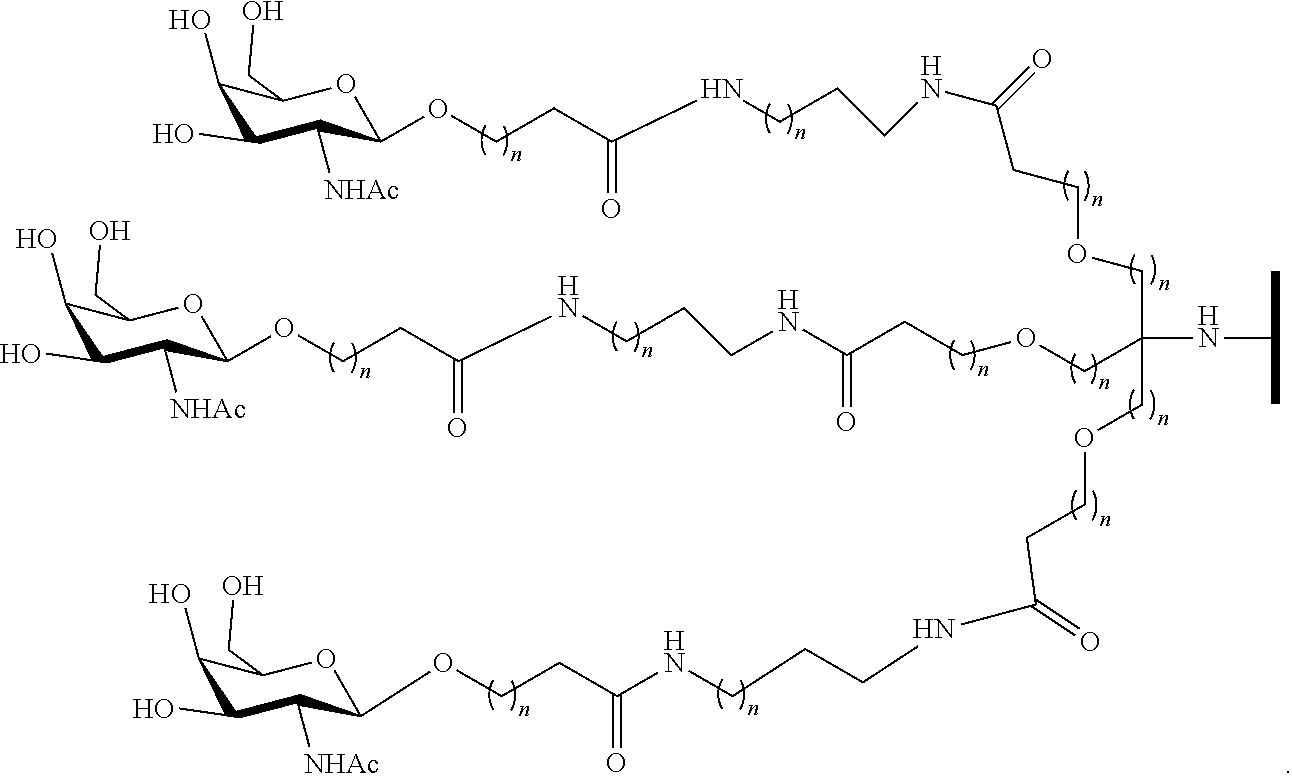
C1(O)C(O)C([NHAc])C(OCCC(NCCCNC(CCOCC(NC(C)C)(COCCC(NCCCNC(CCOC2C([NHAc])C(O)C(O)C(CO)O2)=O)=O)COCCC(NCCCNC(CCOC2C([NHAc])C(O)C(O)C(CO)O2)=O)=O)=O)=O)OC1CO
